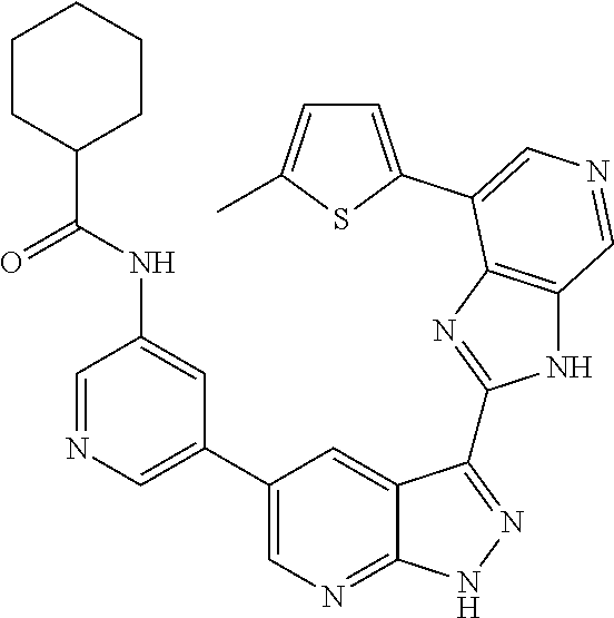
C1=NC=C(C2=CN=C3C(=C2)C(C2=NC4=C(N2)C=NC=C4C2=CC=C(C)S2)=NN3)C=C1NC(C1CCCCC1)=O
